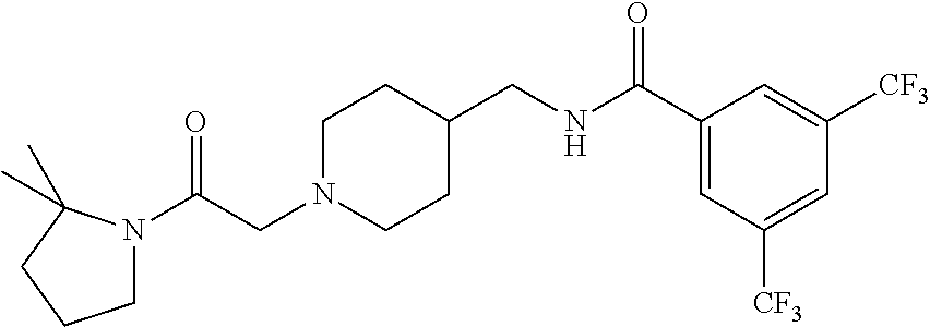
C1N(CC(=O)N2CCCC2(C)C)CCC(CNC(C2=CC([CF3])=CC([CF3])=C2)=O)C1
